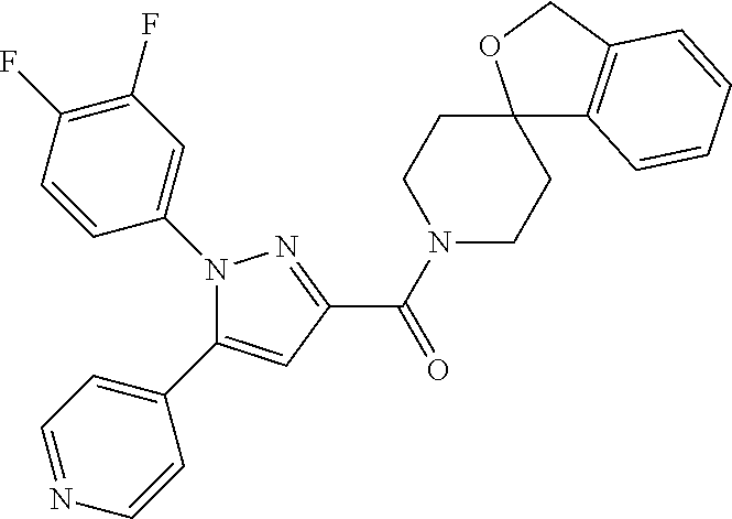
C1(C(N2CCC3(CC2)C2=C(CO3)C=CC=C2)=O)=NN(C2=CC(F)=C(F)C=C2)C(C2=CC=NC=C2)=C1
